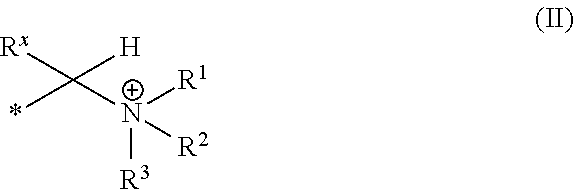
[N+]([R3])([R1])([R2])C(*)([H])[Rx]
